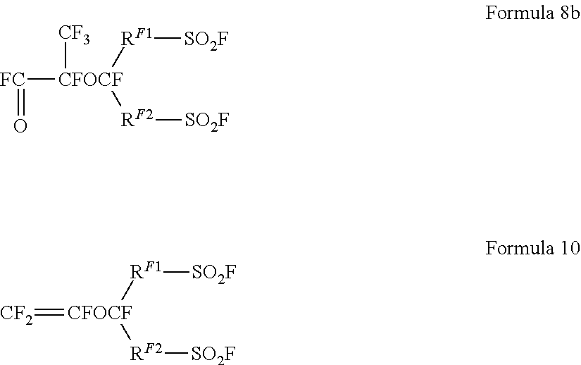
[FC]([CFOCF]([CF3])([RF1][SO2F])[RF2][SO2F])=O.[CF2]=[CFOCF]([RF1][SO2F])[RF2][SO2F]
